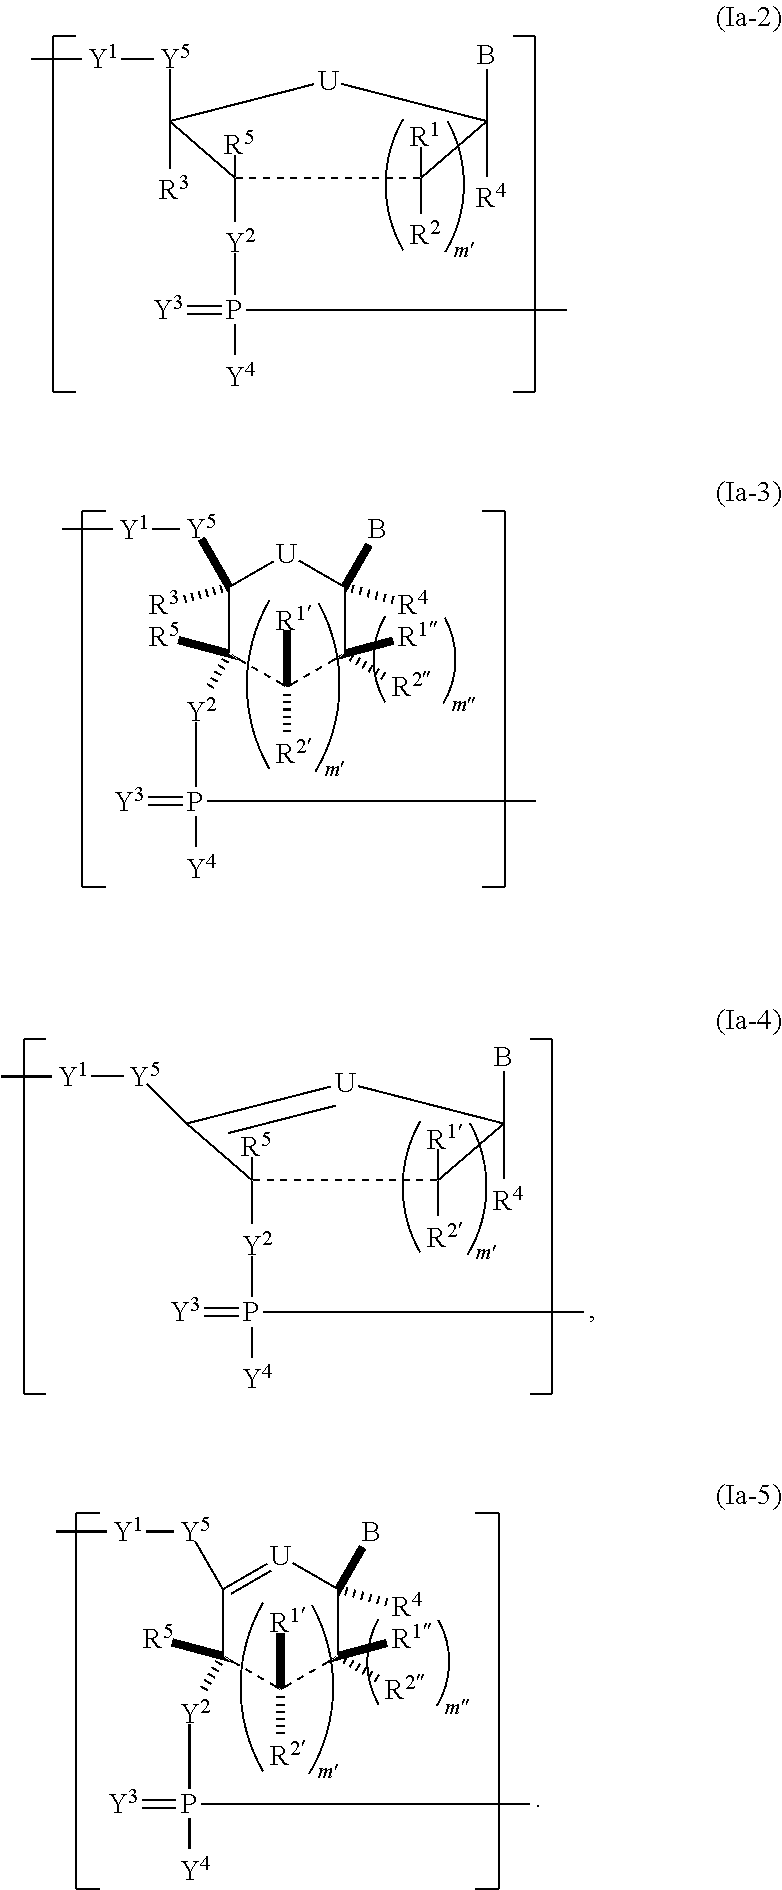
C1([Y5][Y1]C)([R3])C([R5])([Y2]P(=[Y3])([Y4])C)C([R2])([R1])C([R1])([R2])C(B)([R4])[U]1.C1([Y2]P([Y4])(C)=[Y3])([R5])C([R3])([Y5][Y1]C)[U]C([R4])(B)C1([R2])[R1].C1([Y2]P([Y4])(C)=[Y3])([R5])C([Y5][Y1]C)=[U]C([R4])(B)C1([R2])[R1].C1([Y5][Y1]C)=[U]C(B)([R4])C([R1])([R2])C([R2])([R1])C1([R5])[Y2]P(=[Y3])([Y4])C
